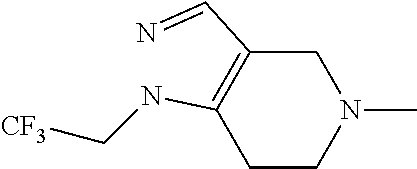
C1C(C=N)=C(NC[CF3])CCN1C
